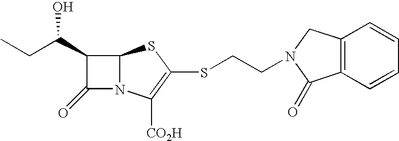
C12N(C([CO2H])=C(SCCN3CC4=C(C3=O)C=CC=C4)S1)C(=O)C2C(O)CC
